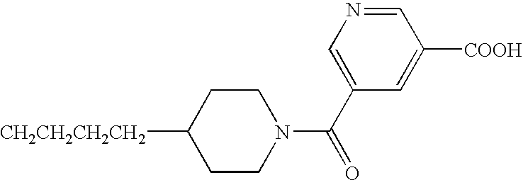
[CH2CH2CH2CH2]C1CCN(C(=O)C2=CN=CC([COOH])=C2)CC1
